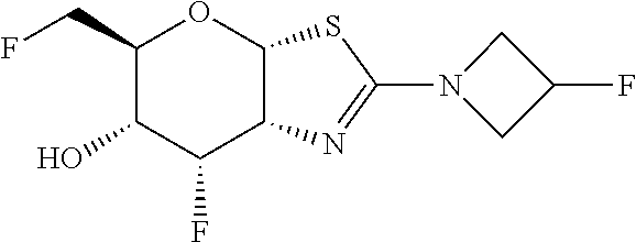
C1(CF)C(O)C(F)C2C(O1)SC(N1CC(F)C1)=N2
